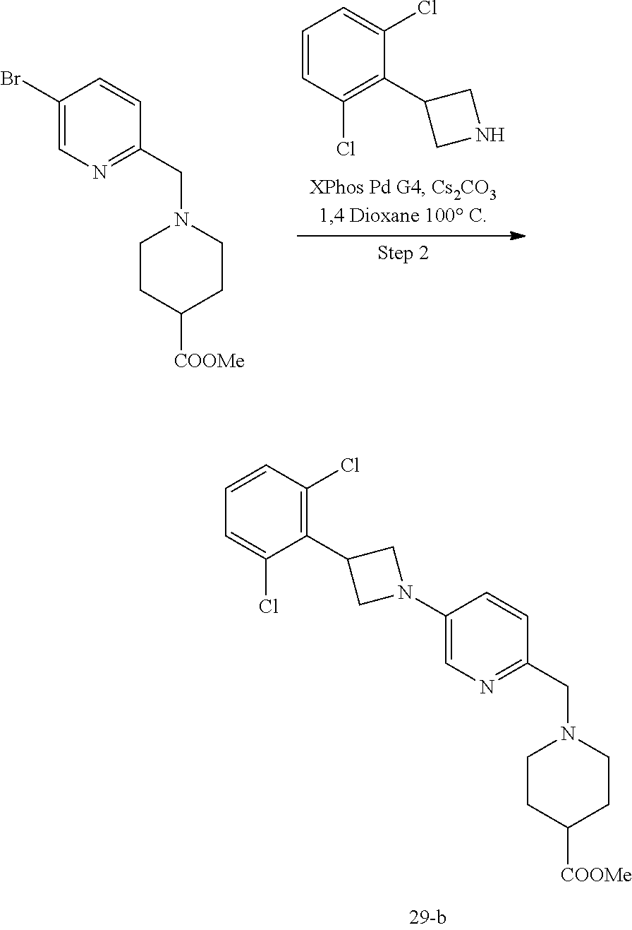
N1=C(CN2CCC([COOMe])CC2)C=CC(Br)=C1.N1CC(C2=C(Cl)C=CC=C2Cl)C1.C1=C(Cl)C(C2CN(C3=CN=C(CN4CCC([COOMe])CC4)C=C3)C2)=C(Cl)C=C1
